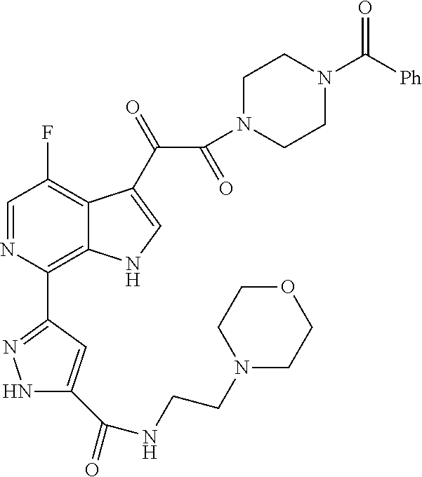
C1=NC(C2=NNC(C(NCCN3CCOCC3)=O)=C2)=C2C(=C1F)C(C(=O)C(N1CCN(C([Ph])=O)CC1)=O)=CN2
